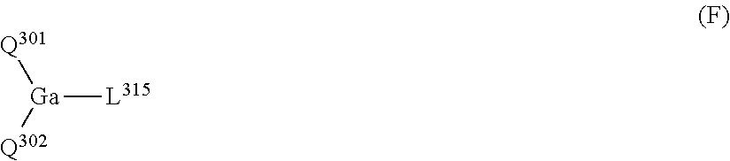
[Ga]([L315])([Q301])[Q302]
